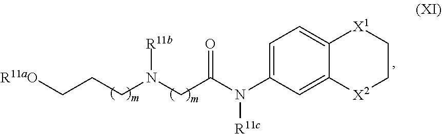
C1=C(N(C(CN(CCC[R11aO])[R11b])=O)[R11c])C=C2C(=C1)[X1]CC[X2]2
